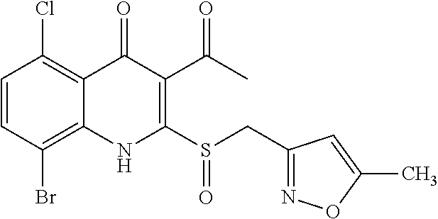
C1=CC(Br)=C2C(=C1Cl)C(=O)C(C(C)=O)=C(S(CC1=NOC(C)=C1)=O)N2
